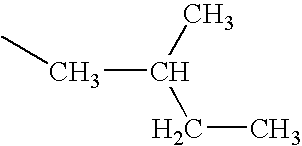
C(C(C)CC)C
